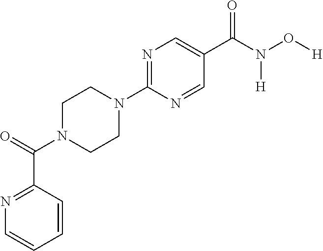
C1CN(C2=NC=C(C(=O)N(O[H])[H])C=N2)CCN1C(=O)C1=NC=CC=C1
